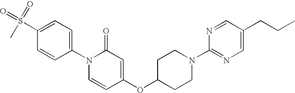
CS(C1=CC=C(N2C=CC(OC3CCN(C4=NC=C(CCC)C=N4)CC3)=CC2=O)C=C1)(=O)=O
